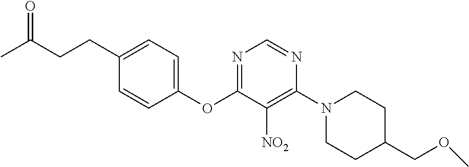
C1(OC2=NC=NC(N3CCC(COC)CC3)=C2[NO2])=CC=C(CCC(C)=O)C=C1
